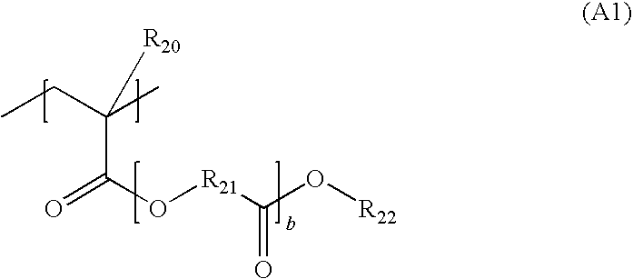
CCC(C)(C(O[R21]C(O[R22])=O)=O)[R20]
